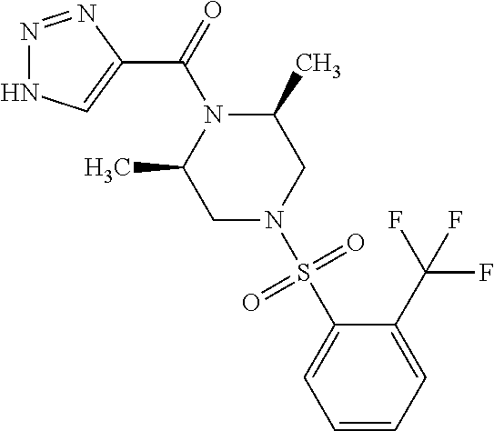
N1=NC(C(=O)N2C(C)CN(S(C3=CC=CC=C3C(F)(F)F)(=O)=O)CC2C)=CN1
